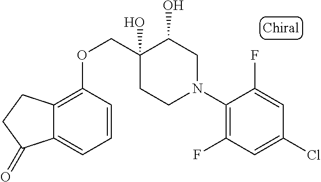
C1(N2CC(O)C(O)(COC3=C4C(=CC=C3)C(=O)CC4)CC2)=C(F)C=C(Cl)C=C1F
